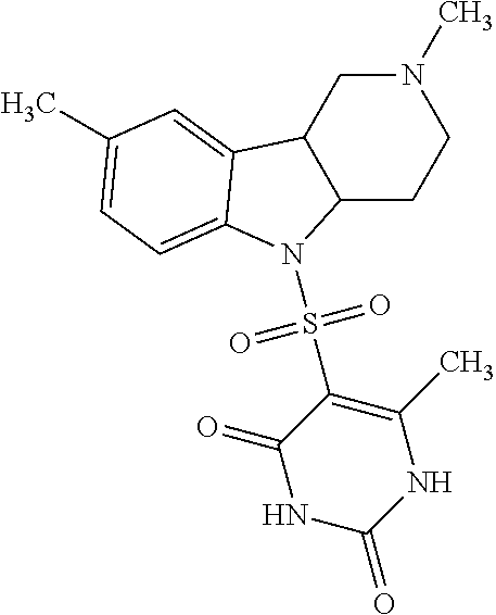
N1(C)CC2C(CC1)N(S(C1=C(C)NC(=O)NC1=O)(=O)=O)C1=CC=C(C)C=C21
